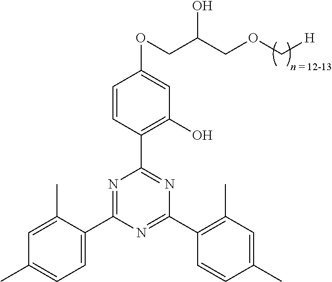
C1=C(C2=NC(C3=C(O)C=C(OCC(O)COC[H])C=C3)=NC(C3=C(C)C=C(C)C=C3)=N2)C(C)=CC(C)=C1
